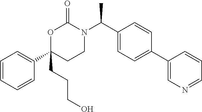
C1(C(N2C(=O)OC(C3=CC=CC=C3)(CCCO)CC2)C)=CC=C(C2=CN=CC=C2)C=C1
